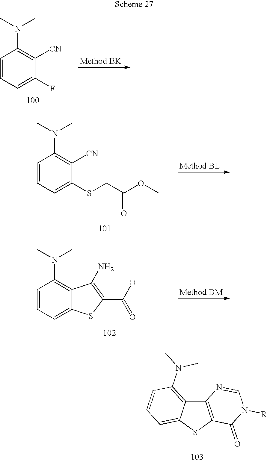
C1=CC=C(F)C([CN])=C1N(C)C.C1=CC=C(SCC(OC)=O)C([CN])=C1N(C)C.C1=CC=C2C(=C1N(C)C)C(N)=C(C(=O)OC)S2.C12=C(SC3=CC=CC(N(C)C)=C13)C(=O)N([R])C=N2
